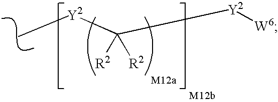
C([Y2][W6])([R2])([R2])[Y2]C
